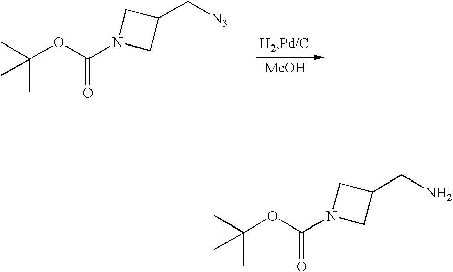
C(OC(N1CC(C[N3])C1)=O)(C)(C)C.[MeOH].C(OC(N1CC(CN)C1)=O)(C)(C)C
